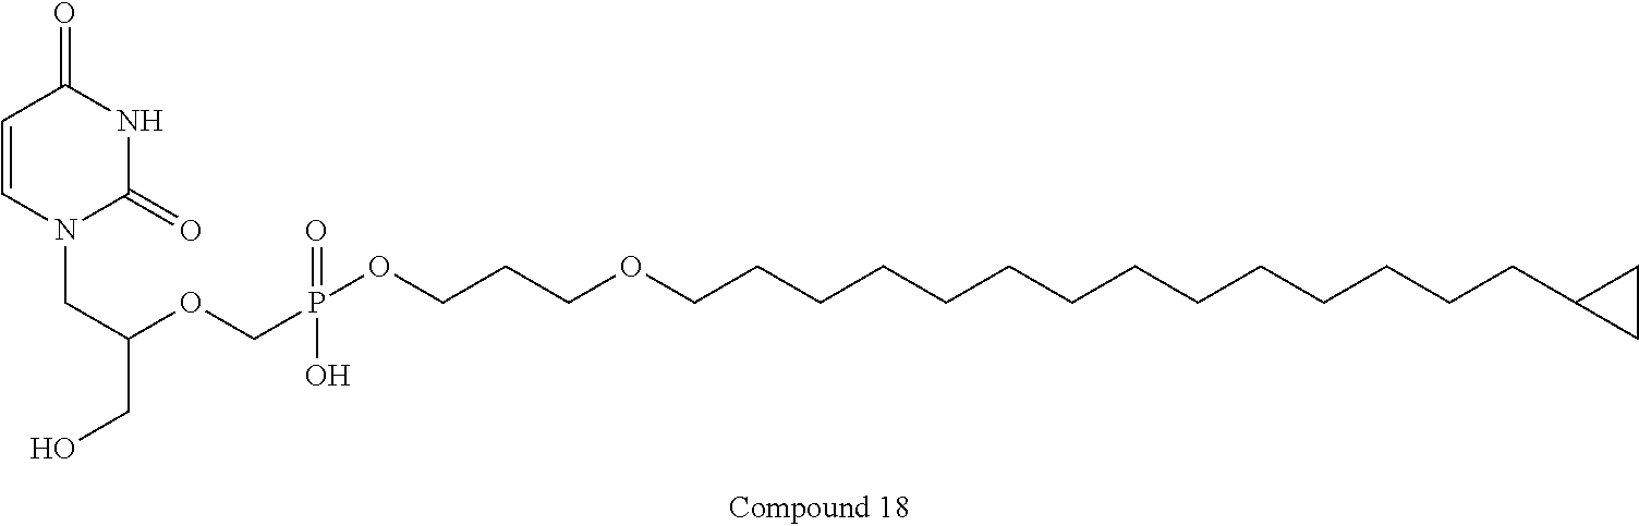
C1=CN(CC(CO)OCP(=O)(OCCCOCCCCCCCCCCCCCCC2CC2)O)C(=O)NC1=O
